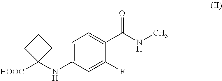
[HOOC]C1(NC2=CC=C(C(NC)=O)C(F)=C2)CCC1
